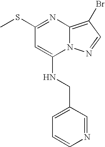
C1(SC)=NC2=C(Br)C=NN2C(NCC2=CC=CN=C2)=C1
